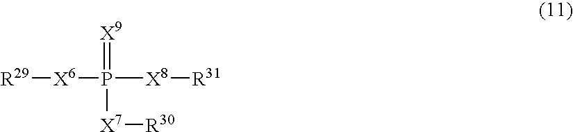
[R29][X6]P([X8][R31])(=[X9])[X7][R30]
